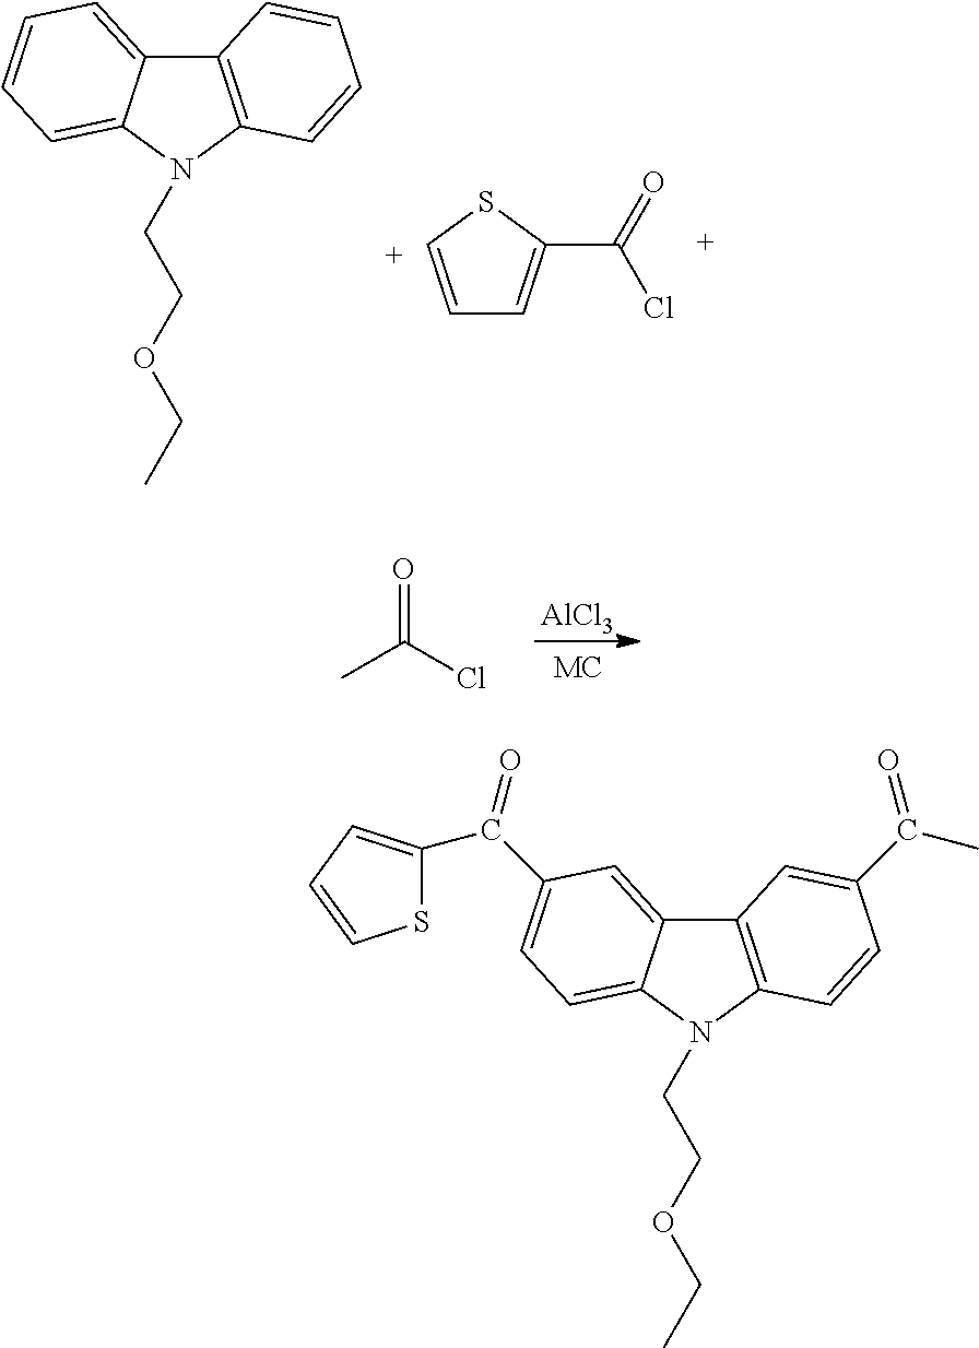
C12=C(N(CCOCC)C3=CC=CC=C13)C=CC=C2.C1=[C+]SC(C(=O)Cl)=C1.CC(Cl)=O.[AlCl3].C12=C(N(CCOCC)C3=CC=C(C(=O)C4=CC=CS4)C=C13)C=CC(C(C)=O)=C2
